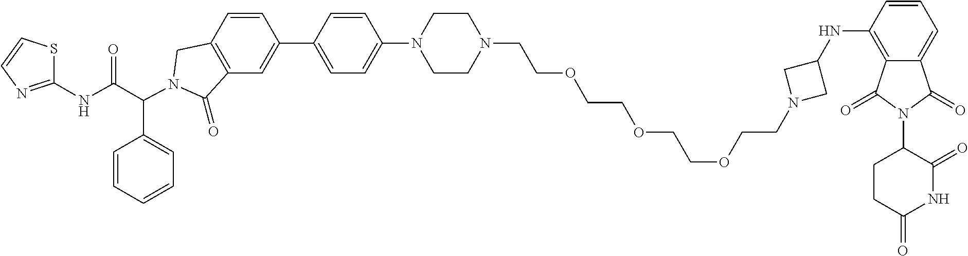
C1(C2=CC3=C(C=C2)CN(C(C2=CC=CC=C2)C(NC2=NC=CS2)=O)C3=O)=CC=C(N2CCN(CCOCCOCCOCCN3CC(NC4=C5C(=CC=C4)C(=O)N(C4CCC(=O)NC4=O)C5=O)C3)CC2)C=C1
